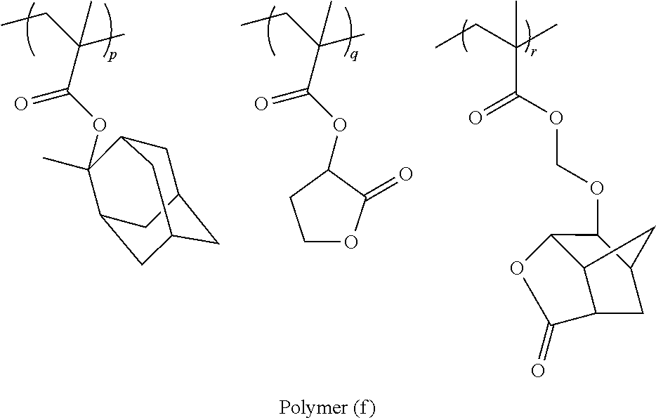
C(C(OC1(C)C2CC3CC(CC1C3)C2)=O)(CC)(C)C.C(C(OC1C(=O)OCC1)=O)(CC)(C)C.C(C(OCOC1C2C3C(CC1C3)C(=O)O2)=O)(C)(CC)C
